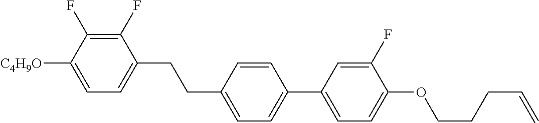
C1(F)=C(F)C([C4H9O])=CC=C1CCC1=CC=C(C2=CC=C(OCCCC=C)C(F)=C2)C=C1
